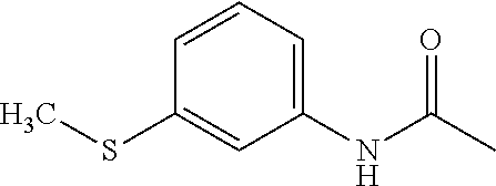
C1(SC)=CC(NC(C)=O)=CC=C1
